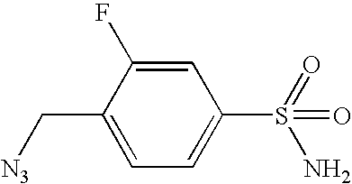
C1=C(C[N3])C(F)=CC(S(=O)(=O)N)=C1
